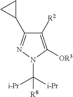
C1([R2])=C([OR3])N(C([i-Pr])([i-Pr])[R8])N=C1C1CC1
